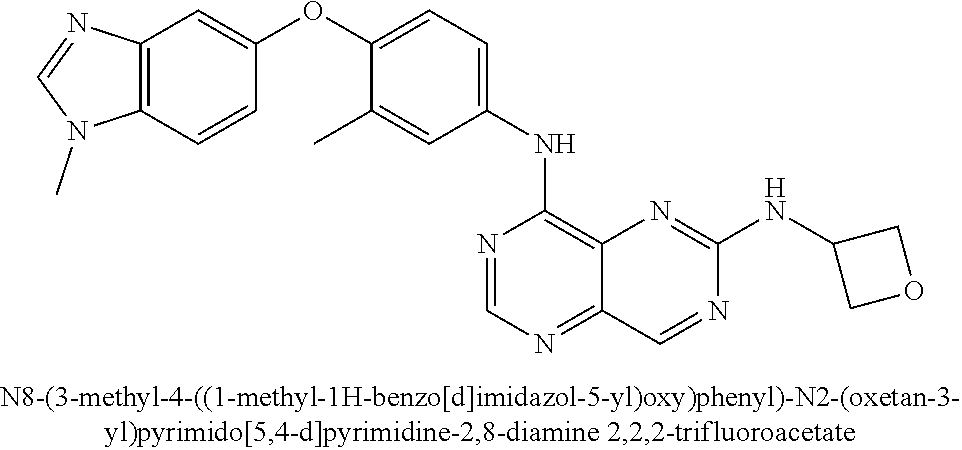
C12=C(C=CC(OC3=CC=C(NC4=C5C(=NC=N4)C=NC(NC4COC4)=N5)C=C3C)=C1)N(C)C=N2
